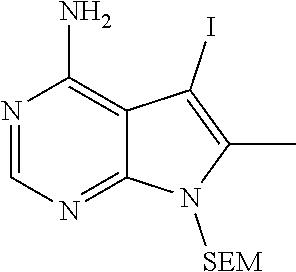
N1=CN=C2C(=C1N)C(I)=C(C)N2[SEM]
